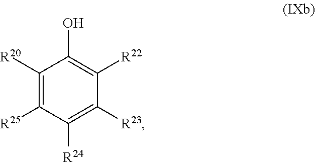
C1([R20])=C([R25])C([R24])=C([R23])C([R22])=C1O
